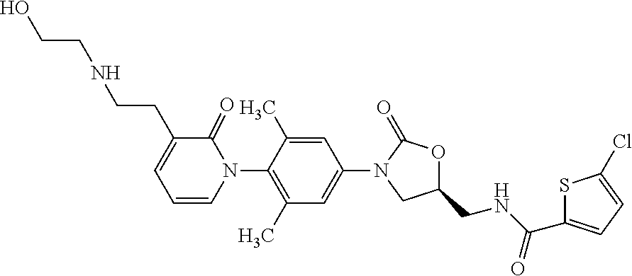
OCCNCCC1=CC=CN(C2=C(C)C=C(N3CC(CNC(=O)C4=CC=C(Cl)S4)OC3=O)C=C2C)C1=O
